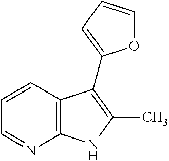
C12=C(C=CC=N1)C(C1=CC=CO1)=C(C)N2
